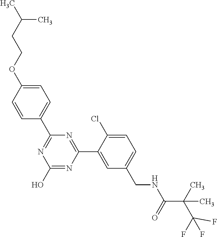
C1(C2=NC(O)=NC(C3=CC(CNC(C(C(F)(F)F)(C)C)=O)=CC=C3Cl)=N2)=CC=C(OCCC(C)C)C=C1
